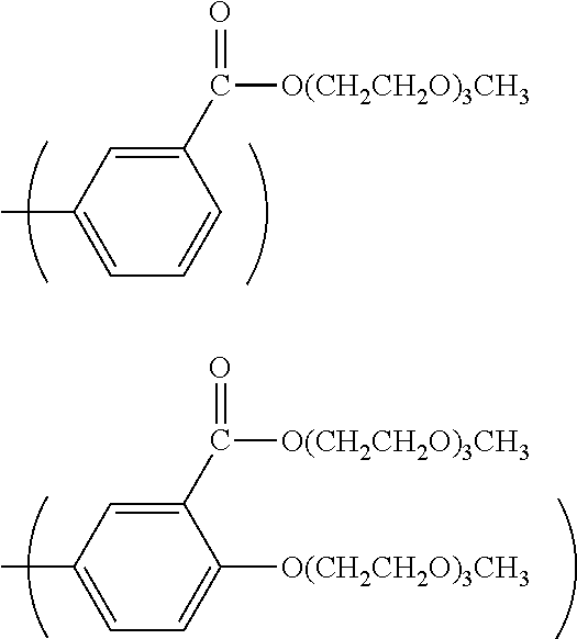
C1(C([O(CH2CH2O)3CH3])=O)=CC(C)=CC=C1.C1(C([O(CH2CH2O)3CH3])=O)=CC(C)=CC=C1[O(CH2CH2O)3CH3]
